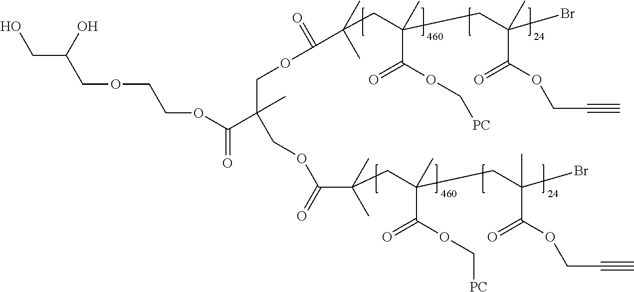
OCC(COCCOC(C(COC(=O)C(C)(C)CC(CC(Br)(C)C(OCC#C)=O)(C(OC[PC])=O)C)(COC(=O)C(C)(C)CC(CC(Br)(C)C(OCC#C)=O)(C(OC[PC])=O)C)C)=O)O
